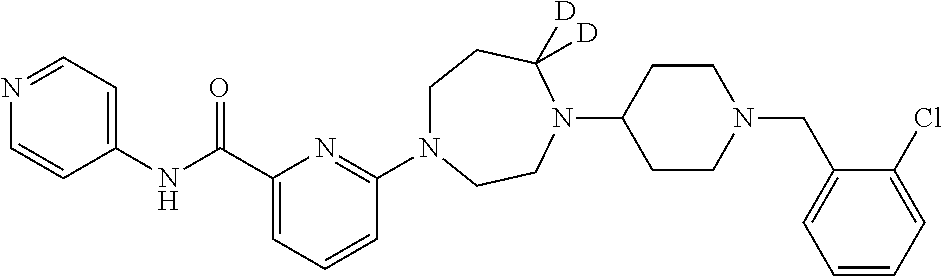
C(C1=CC=CC(N2CCC([D])([D])N(C3CCN(CC4=CC=CC=C4Cl)CC3)CC2)=N1)(NC1=CC=NC=C1)=O
